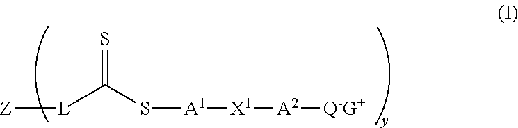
[Z][L]C(S[A1][X1][A2][Q-G+])=S
